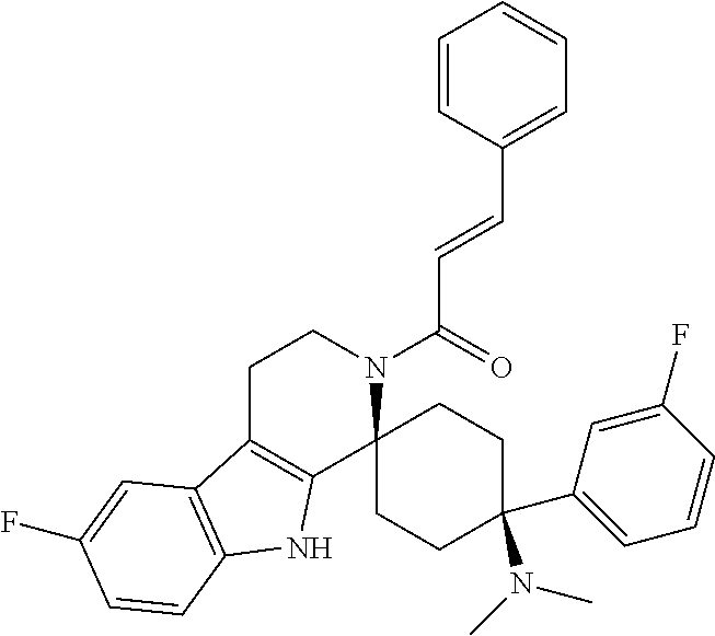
C1=CC(C=CC(N2CCC3=C(C24CCC(C2=CC=CC(F)=C2)(N(C)C)CC4)NC2=C3C=C(F)C=C2)=O)=CC=C1
